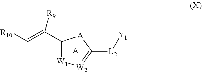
C1(C(=C[R10])[R9])=[W1][W2]=C([L2][Y1])[A]1.[A]
